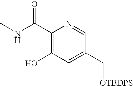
C1(C(NC)=O)=C(O)C=C(C[OTBDPS])C=N1
